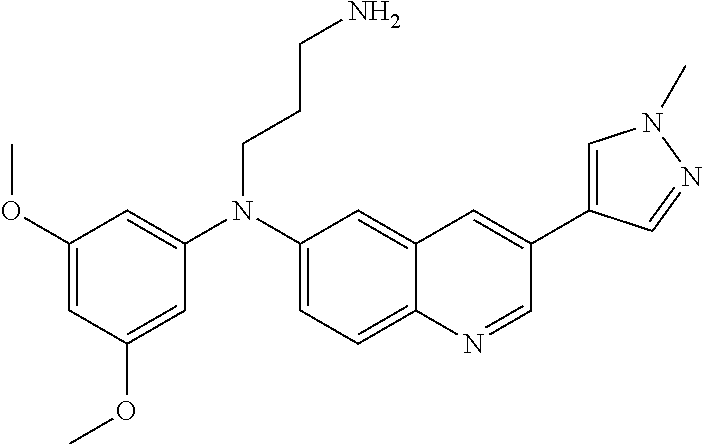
C1(N(C2=CC(OC)=CC(OC)=C2)CCCN)=CC=C2C(=C1)C=C(C1=CN(C)N=C1)C=N2
